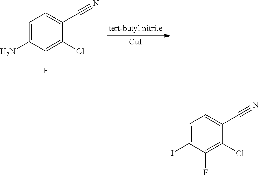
C1=C(N)C(F)=C(Cl)C(C#N)=C1.[CuI].C1=C(I)C(F)=C(Cl)C(C#N)=C1
